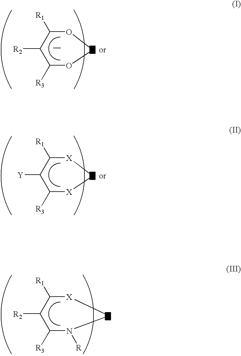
C1([R2])C([R3])OCOC1[R1].C1([Y])C([R3])[X]C[X]C1[R1].C1([R2])C([R3])N([R])C[X]C1[R1]
